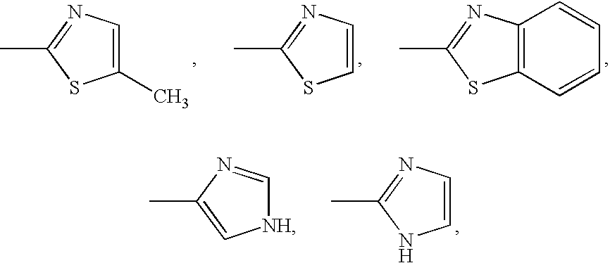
C12=C(N=C(C)S1)C=CC=C2.C1=CN=C(C)S1.C1(C)=CN=C(C)S1.[NH]1C=NC(C)=C1.C1=CN=C(C)N1
